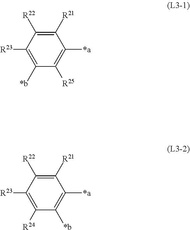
C1([R23])=C([*b])C([R25])=C([*a])C([R21])=C1[R22].C1([R23])=C([R24])C([*b])=C([*a])C([R21])=C1[R22]
